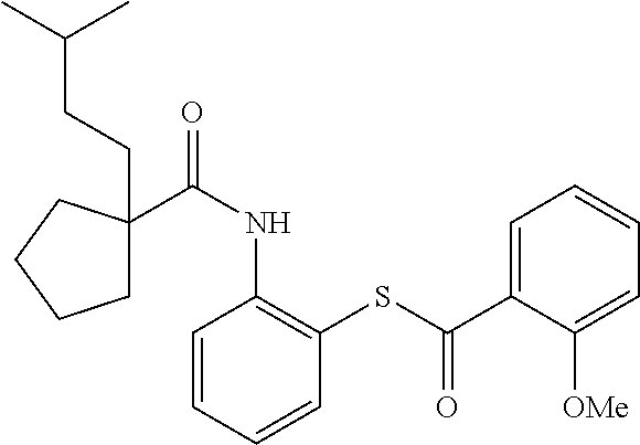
C1=CC=CC(SC(C2=CC=CC=C2[OMe])=O)=C1NC(=O)C1(CCC(C)C)CCCC1
